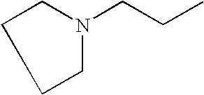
C1CCN(CCC)C1
